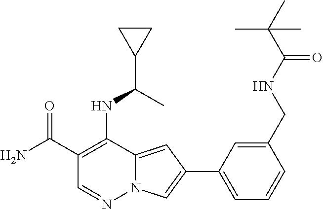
C1(C(N)=O)=C(NC(C2CC2)C)C2=CC(C3=CC=CC(CNC(=O)C(C)(C)C)=C3)=CN2N=C1
